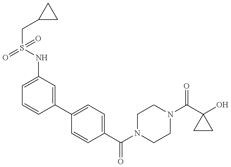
C1(NS(CC2CC2)(=O)=O)=CC=CC(C2=CC=C(C(N3CCN(C(C4(O)CC4)=O)CC3)=O)C=C2)=C1
